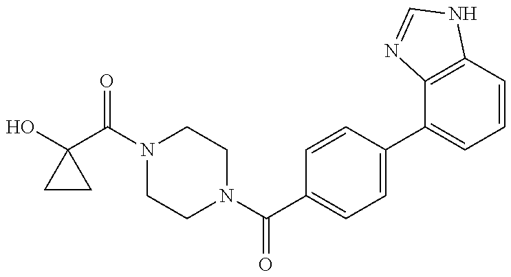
OC1(C(N2CCN(C(C3=CC=C(C4=CC=CC5=C4N=CN5)C=C3)=O)CC2)=O)CC1
